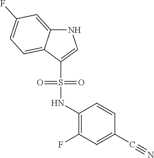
O=S(C1=CNC2=CC(F)=CC=C21)(NC1=C(F)C=C(C#N)C=C1)=O
